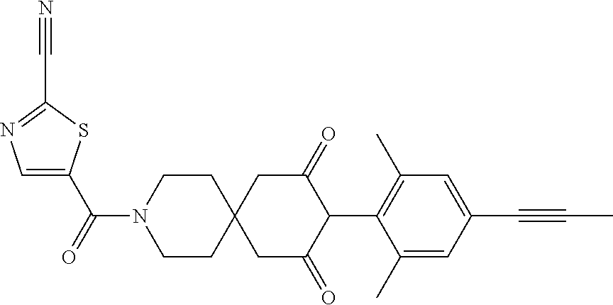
C1CN(C(=O)C2=CN=C(C#N)S2)CCC12CC(=O)C(C1=C(C)C=C(C#CC)C=C1C)C(=O)C2
